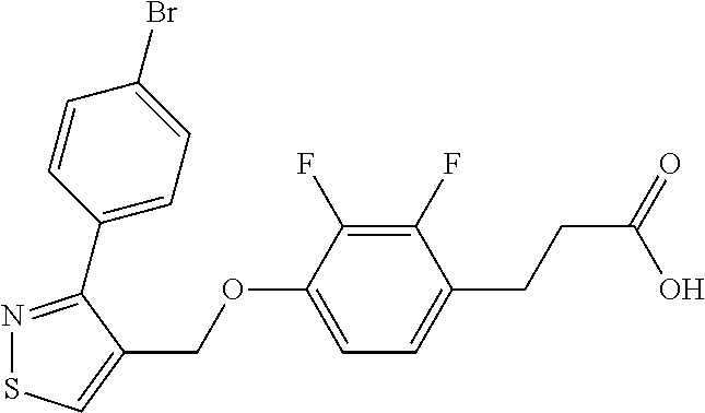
C1(F)=C(F)C(OCC2=CSN=C2C2=CC=C(Br)C=C2)=CC=C1CCC(=O)O
